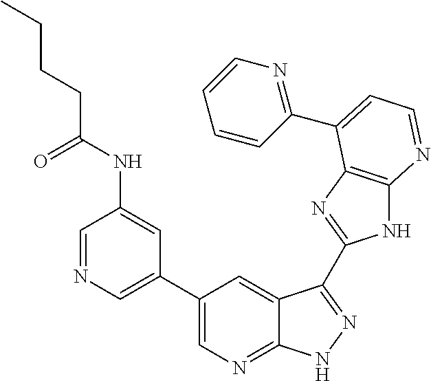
C1=NC=C(C2=CN=C3C(=C2)C(C2=NC4=C(N2)N=CC=C4C2=NC=CC=C2)=NN3)C=C1NC(CCCC)=O
